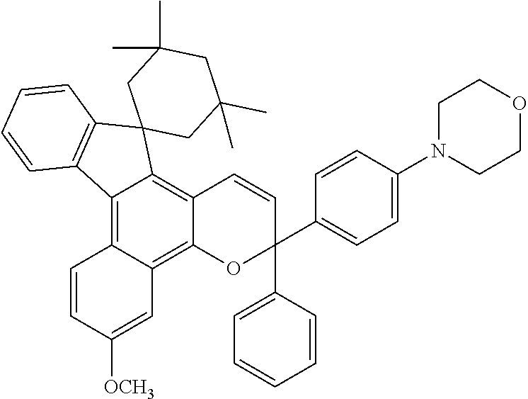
C12=C3C(=C4C(=C1C1(C5=C2C=CC=C5)CC(C)(C)CC(C)(C)C1)C=CC(C1=CC=CC=C1)(C1=CC=C(N2CCOCC2)C=C1)O4)C=C([OCH3])C=C3
